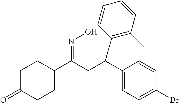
C1C(=O)CCC(C(CC(C2=C(C)C=CC=C2)C2=CC=C(Br)C=C2)=NO)C1
